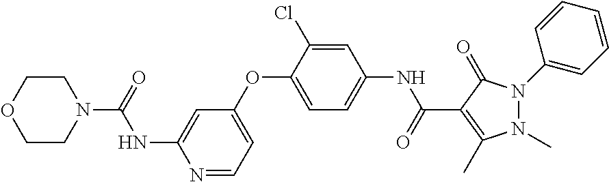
C1(OC2=CC=C(NC(C3=C(C)N(C)N(C4=CC=CC=C4)C3=O)=O)C=C2Cl)=CC=NC(NC(N2CCOCC2)=O)=C1
